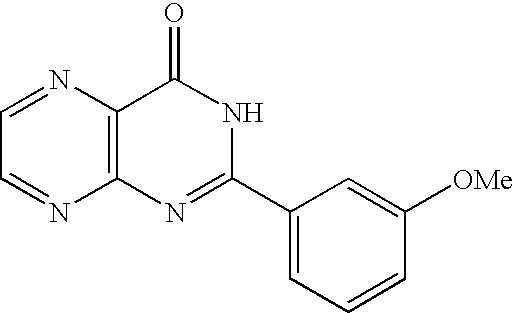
C12=C(C(=O)NC(C3=CC=CC([OMe])=C3)=N1)N=CC=N2
